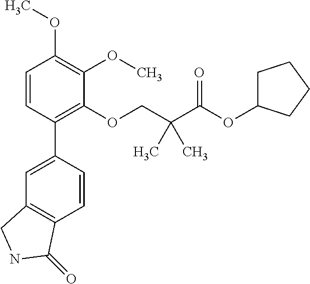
C1=CC(C2=CC3=C(C=C2)C(=O)NC3)=C(OCC(C(OC2CCCC2)=O)(C)C)C(OC)=C1OC
